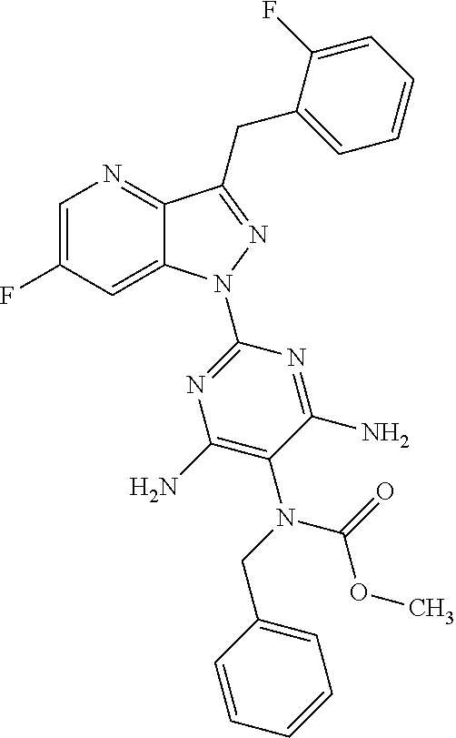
C1=C(F)C=C2C(=N1)C(CC1=CC=CC=C1F)=NN2C1=NC(N)=C(N(C(OC)=O)CC2=CC=CC=C2)C(N)=N1
